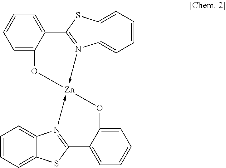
C1=CC=C2C(=C1)C1=N(->[Zn]3(-N4=C(C5=CC=CC=C5O3)SC3=CC=CC=C43)O2)C2=CC=CC=C2S1
